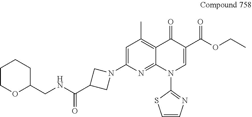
C1=C(N2CC(C(NCC3CCCCO3)=O)C2)N=C2C(=C1C)C(=O)C(C(OCC)=O)=CN2C1=NC=CS1
